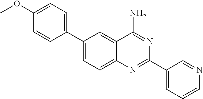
C1(C2=CC=C(OC)C=C2)=CC=C2C(=C1)C(N)=NC(C1=CC=CN=C1)=N2
